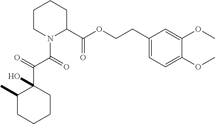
C1CN(C(C(C2(O)C(C)CCCC2)=O)=O)C(C(OCCC2=CC=C(OC)C(OC)=C2)=O)CC1
